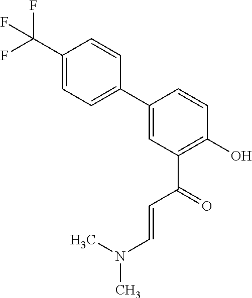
C1(C(F)(F)F)=CC=C(C2=CC(C(=O)C=CN(C)C)=C(O)C=C2)C=C1
